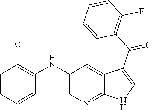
C1(NC2=C(Cl)C=CC=C2)=CN=C2C(=C1)C(C(C1=C(F)C=CC=C1)=O)=CN2
